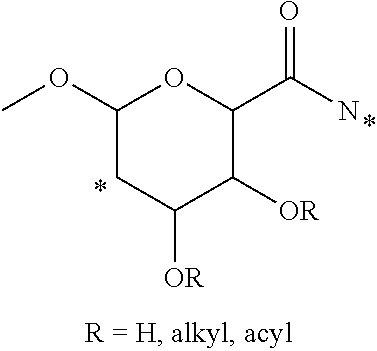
C1(OC)CC([OR])C([OR])C(C(=O)N)O1
